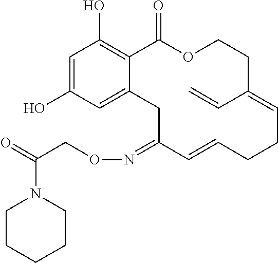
C1=C(O)C=C2C(=C1O)C(=O)OCCC(C=C)=CCCC=CC(=NOCC(=O)N1CCCCC1)C2
